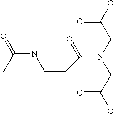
C(=O)(CN(CC(=O)O)C(=O)CCNC(=O)C)O
